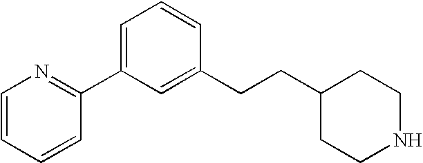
C1=C(C2=NC=CC=C2)C=C(CCC2CCNCC2)C=C1
